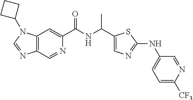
C12=C(C=NC(C(=O)NC(C)C3=CN=C(NC4=CC=C([CF3])N=C4)S3)=C1)N=CN2C1CCC1
